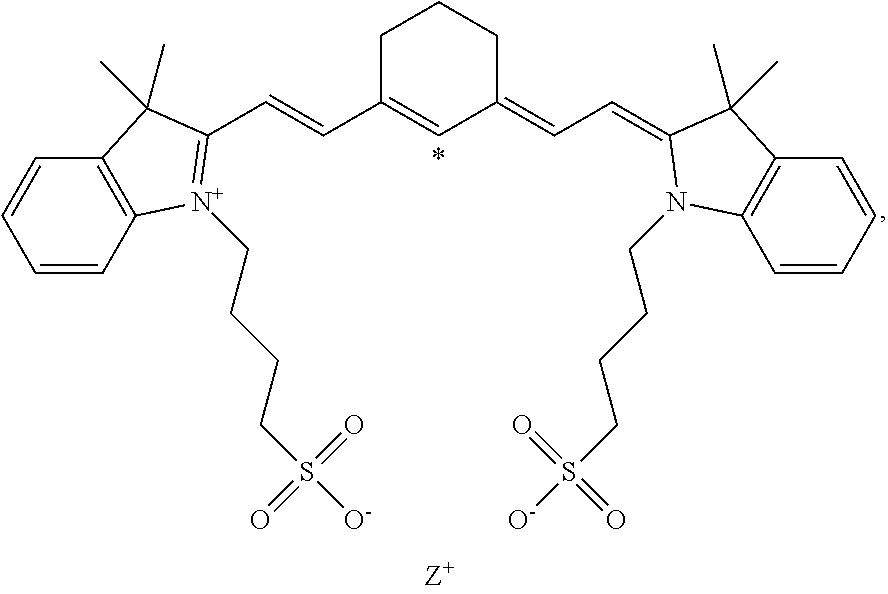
C1C(C=CC2=[N+](CCCCS([O-])(=O)=O)C3=C(C=CC=C3)C2(C)C)=CC(=CC=C2C(C)(C)C3=C(C=CC=C3)N2CCCCS([O-])(=O)=O)CC1
